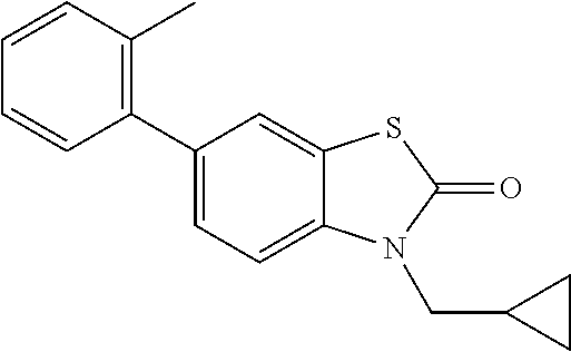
C1(C2=CC=C3C(=C2)SC(=O)N3CC2CC2)=C(C)C=CC=C1
